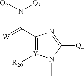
N(C(C1=[Y]([R20])N(C)C([Q4])=N1)=[W])([Q2])[Q3]
